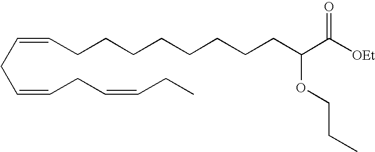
C(CC=CCC=CCC)=CCCCCCCCCC(C([OEt])=O)OCCC
